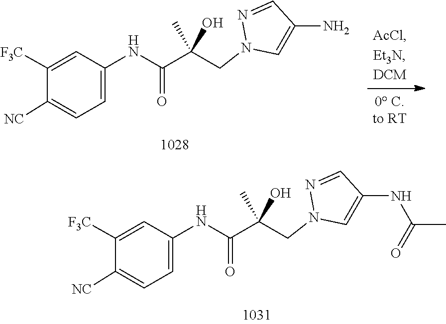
N1(CC(C(NC2=CC=C([NC])C([F3C])=C2)=O)(O)C)N=CC(NC(C)=O)=C1.N1(CC(C(NC2=CC=C([NC])C([F3C])=C2)=O)(O)C)N=CC(N)=C1
